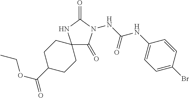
N(C(NC1=CC=C(Br)C=C1)=O)N1C(=O)C2(NC1=O)CCC(C(OCC)=O)CC2
